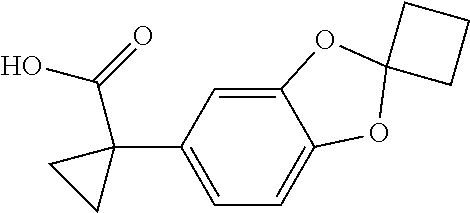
C12=CC(C3(C(O)=O)CC3)=CC=C1OC1(O2)CCC1
